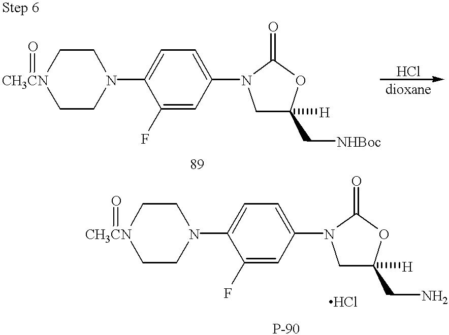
C1N(C2=CC=C(N3CC(C[NHBoc])([H])OC3=O)C=C2F)CC[CH3CN](=O)C1.N1(C2=CC=C(N3CC(CN)([H])OC3=O)C=C2F)CC[CH3CN](=O)CC1
